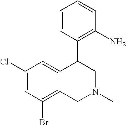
C1(Cl)=CC(Br)=C2C(=C1)C(C1=C(N)C=CC=C1)CN(C)C2
